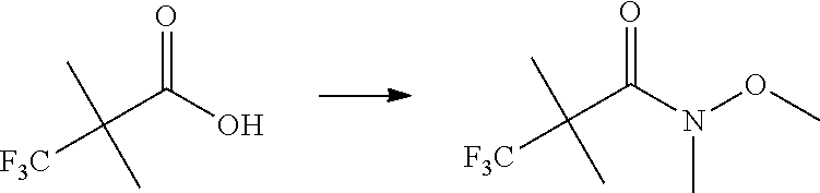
[F3C]C(C(O)=O)(C)C.[F3C]C(C(N(OC)C)=O)(C)C
